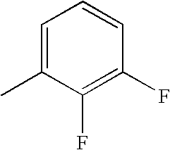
C1=C(C)C(F)=C(F)C=C1
